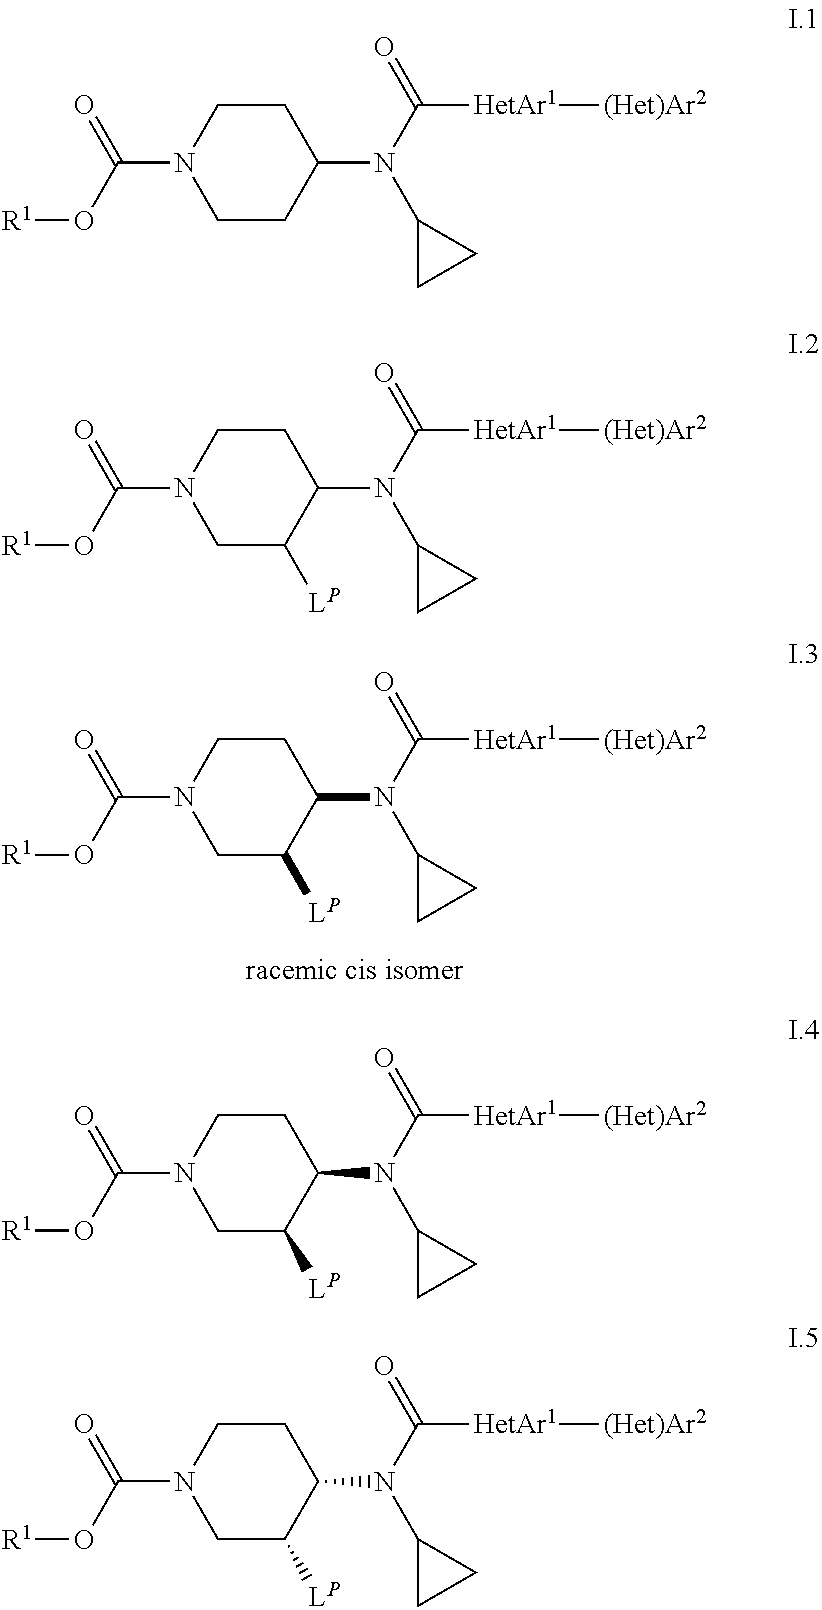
C1CN(C(=O)O[R1])CC([LP])C1N(C([HetAr1][(Het)Ar2])=O)C1CC1.C1CN(C(=O)O[R1])CC([LP])C1N(C([HetAr1][(Het)Ar2])=O)C1CC1.C1CN(C(=O)O[R1])CC([LP])C1N(C([HetAr1][(Het)Ar2])=O)C1CC1.C1CN(C(=O)O[R1])CCC1N(C([HetAr1][(Het)Ar2])=O)C1CC1.C1CN(C(=O)O[R1])CC([LP])C1N(C([HetAr1][(Het)Ar2])=O)C1CC1
